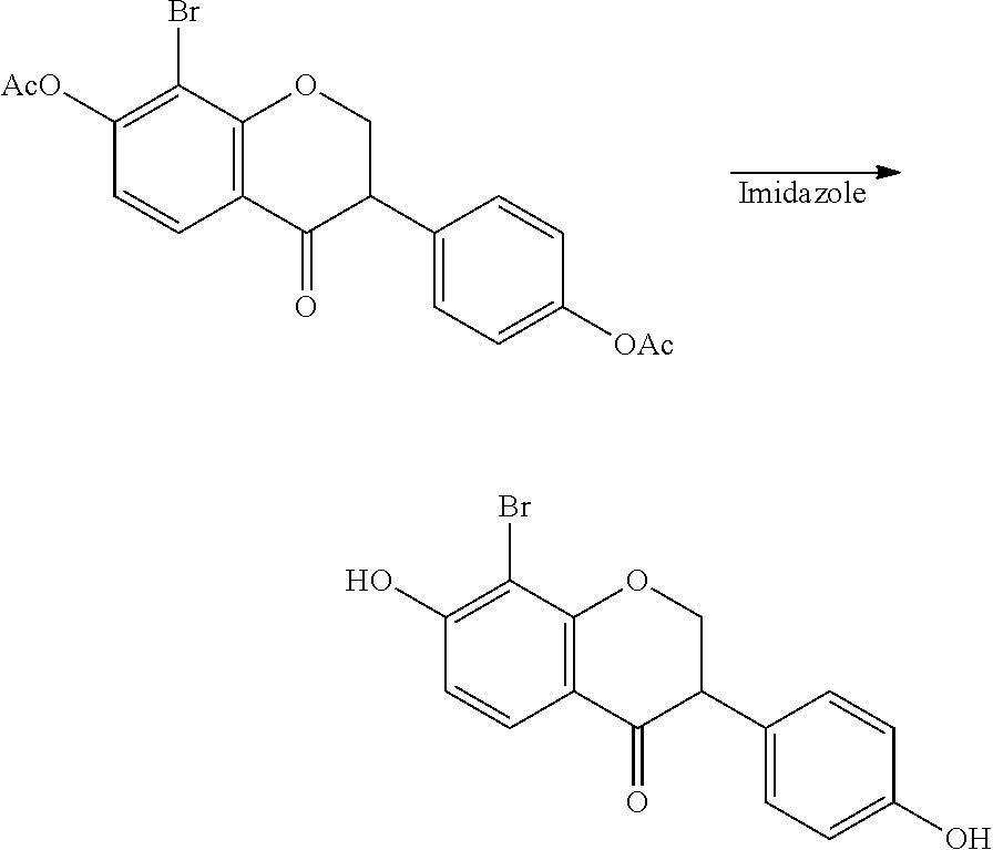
C1(Br)=C([AcO])C=CC2=C1OCC(C1=CC=C([OAc])C=C1)C2=O.[Imidazole].C1(Br)=C(O)C=CC2=C1OCC(C1=CC=C(O)C=C1)C2=O
